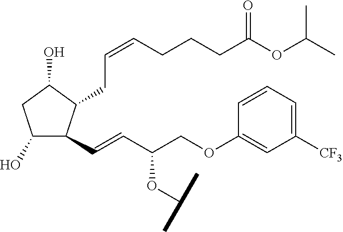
C1(O)C(C=CC(COC2=CC([CF3])=CC=C2)OC(C)C)C(CC=CCCCC(OC(C)C)=O)C(O)C1
